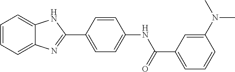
C1=CC=C2C(=C1)NC(C1=CC=C(NC(=O)C3=CC=CC(N(C)C)=C3)C=C1)=N2
